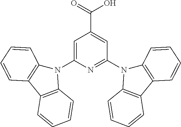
C1=C(N2C3=C(C4=C2C=CC=C4)C=CC=C3)N=C(N2C3=C(C4=C2C=CC=C4)C=CC=C3)C=C1C(=O)O
